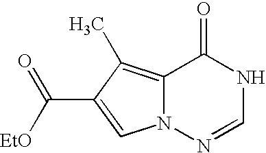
C1(=O)C2=C(C)C(C(=O)[EtO])=CN2N=CN1
